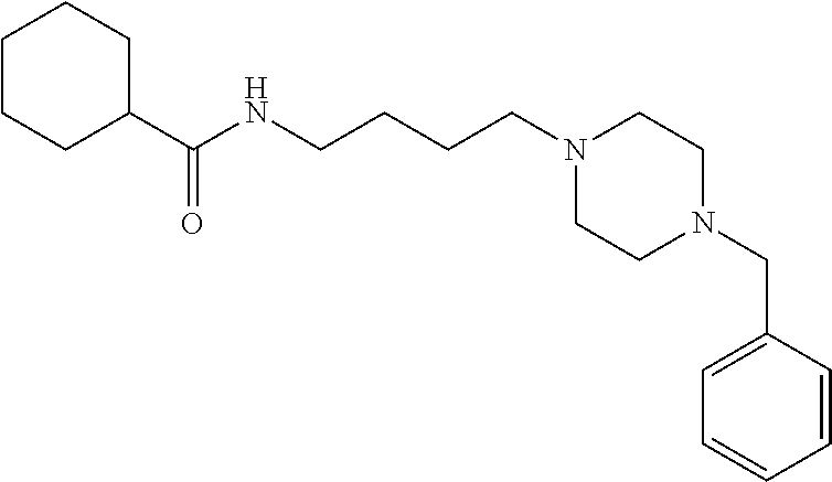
C1CCC(C(NCCCCN2CCN(CC3=CC=CC=C3)CC2)=O)CC1
